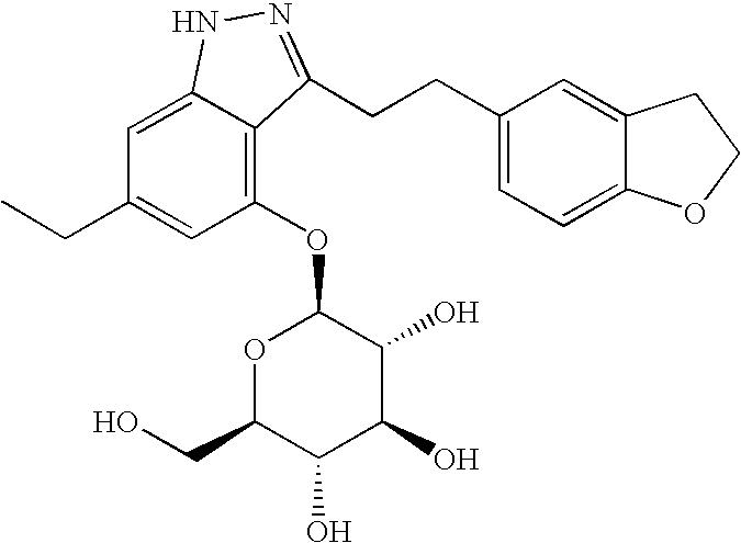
O1C(CO)C(O)C(O)C(O)C1OC1=C2C(=CC(CC)=C1)NN=C2CCC1=CC=C2C(=C1)CCO2
